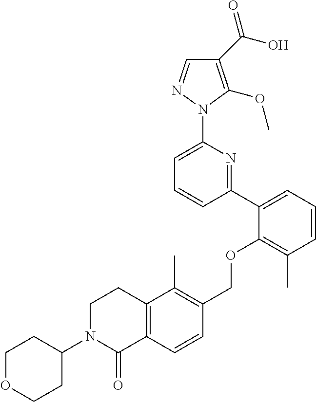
C1(C(O)=O)=C(OC)N(C2=CC=CC(C3=CC=CC(C)=C3OCC3=C(C)C4=C(C=C3)C(=O)N(C3CCOCC3)CC4)=N2)N=C1
